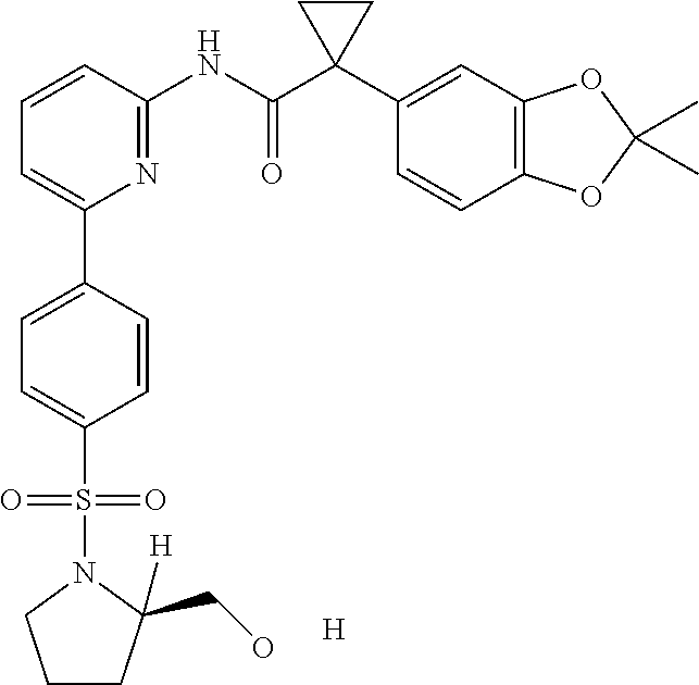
C1CC(CO)([H])N(S(C2=CC=C(C3=CC=CC(NC(C4(C5=CC6=C(C=C5)OC(C)(C)O6)CC4)=O)=N3)C=C2)(=O)=O)C1.[H]
